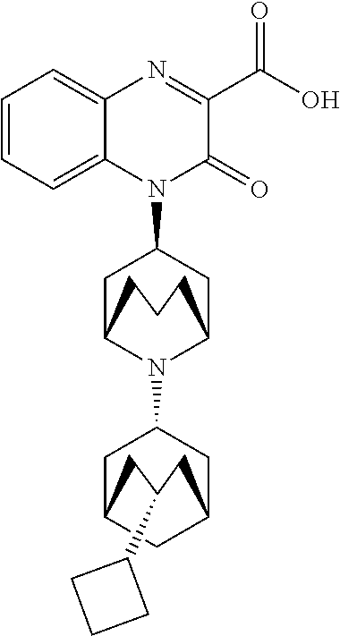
C1C2N(C3CC4CC(C3)CC(C3CCC3)C4)C(CC1N1C(=O)C(C(O)=O)=NC3=CC=CC=C13)CCC2
